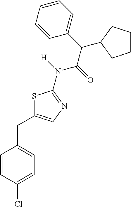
S1C(CC2=CC=C(Cl)C=C2)=CN=C1N(C(C(C1=CC=CC=C1)C1CCCC1)=O)[H]
